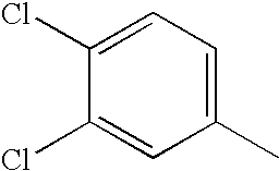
C1(Cl)=CC=C(C)C=C1Cl
